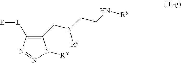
[E][L]C1=C(CN(CCN[R3])[Rx])N([RN])N=N1
